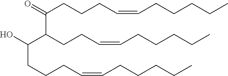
C(CCCC=CCCCCC)(=O)C(CCC=CCCCCC)C(CCCC=CCCCCC)O
